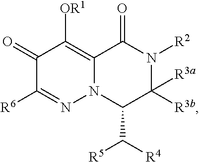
C1(=O)C([R6])=NN2C(=C1[OR1])C(=O)N([R2])C([R3a])([R3b])C2C([R4])[R5]
